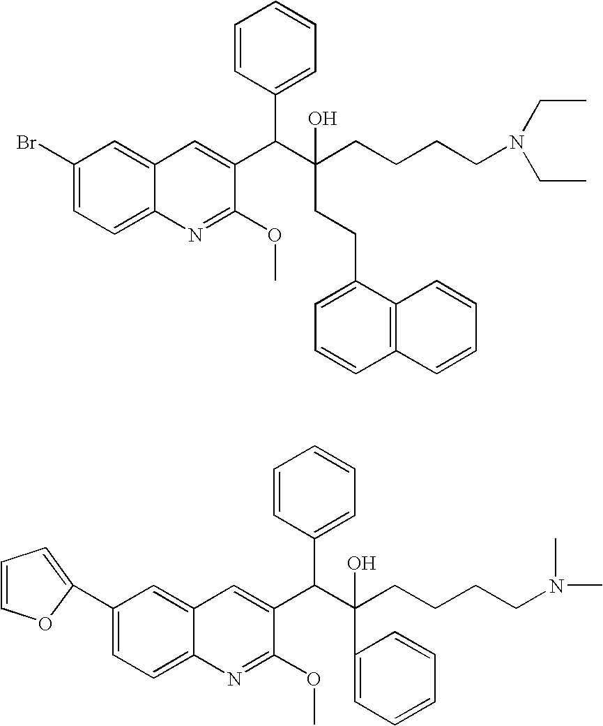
C12=CC(Br)=CC=C1N=C(OC)C(C(C(CCCCN(CC)CC)(O)CCC1=CC=CC3=C1C=CC=C3)C1=CC=CC=C1)=C2.C12=CC(C3=CC=CO3)=CC=C1N=C(OC)C(C(C(CCCCN(C)C)(O)C1=CC=CC=C1)C1=CC=CC=C1)=C2
